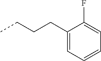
C1(CCCC)=CC=CC=C1F
